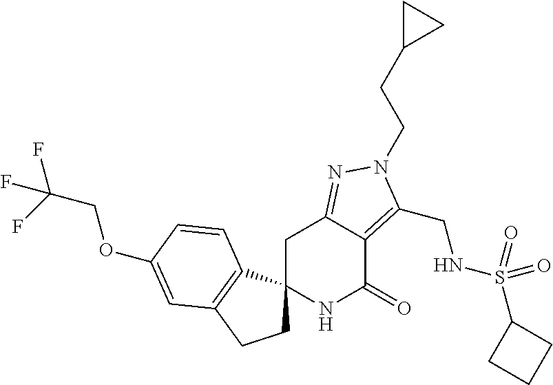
C(C(F)(F)F)OC1=CC2=C(C3(CC2)NC(=O)C2=C(CNS(=O)(=O)C4CCC4)N(CCC4CC4)N=C2C3)C=C1
